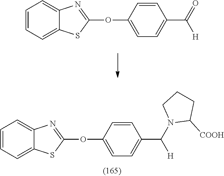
C1=C(OC2=NC3=CC=CC=C3S2)C=CC(C(=O)[H])=C1.C1=C(OC2=NC3=CC=CC=C3S2)C=CC(C(N2C([COOH])CCC2)[H])=C1
